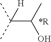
C(C(C)O)(C)(C)[H]
